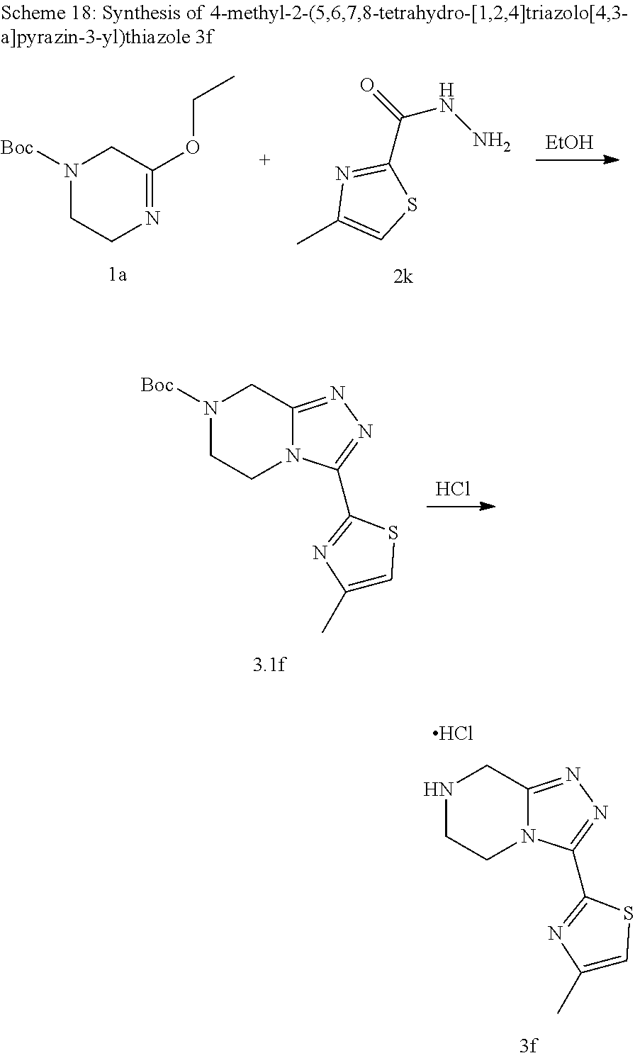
Cl.N1([Boc])CCN2C(=NN=C2C2=NC(C)=CS2)C1.N1CCN2C(=NN=C2C2=NC(C)=CS2)C1.Cl.[EtOH].N1([Boc])CCN=C(OCC)C1.CC1=CSC(C(=O)NN)=N1
